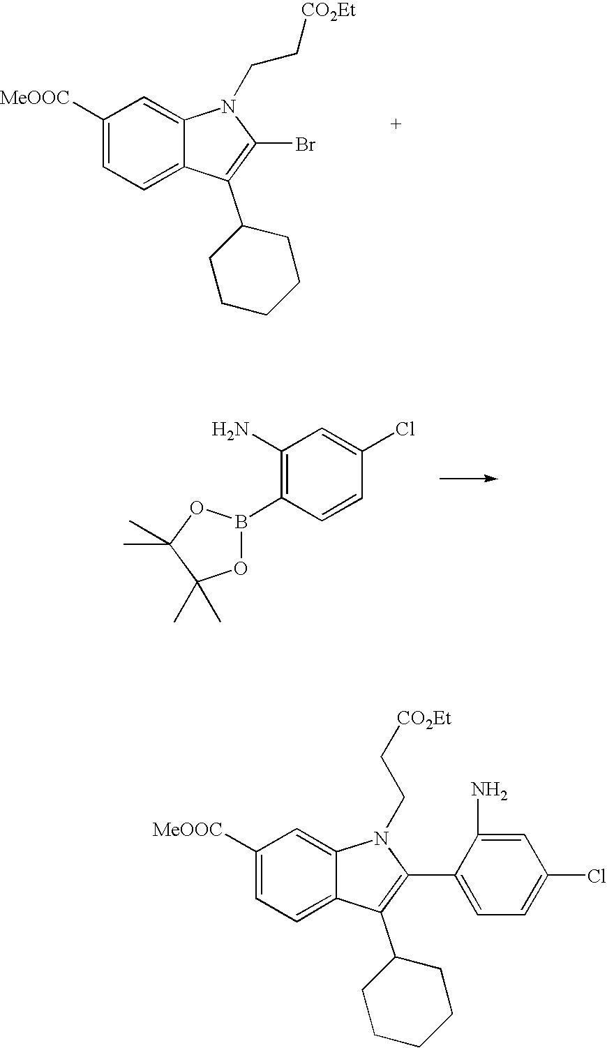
C1([MeOOC])=CC=C2C(=C1)N(CC[CO2Et])C(C1=CC=C(Cl)C=C1N)=C2C1CCCCC1.C1([MeOOC])=CC=C2C(=C1)N(CC[CO2Et])C(Br)=C2C1CCCCC1.C1(N)=C(B2OC(C)(C)C(C)(C)O2)C=CC(Cl)=C1
